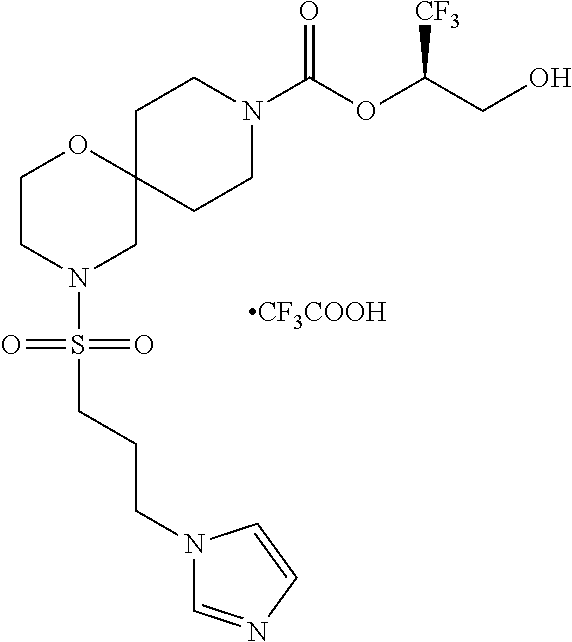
C12(CCN(C(OC(CO)[CF3])=O)CC1)OCCN(S(CCCN1C=NC=C1)(=O)=O)C2.[CF3COOH]
